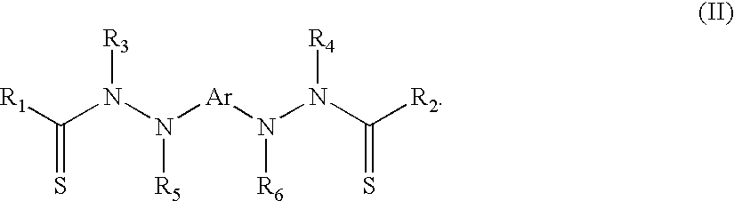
[R1]C(N(N([Ar]N(N(C([R2])=S)[R4])[R6])[R5])[R3])=S
